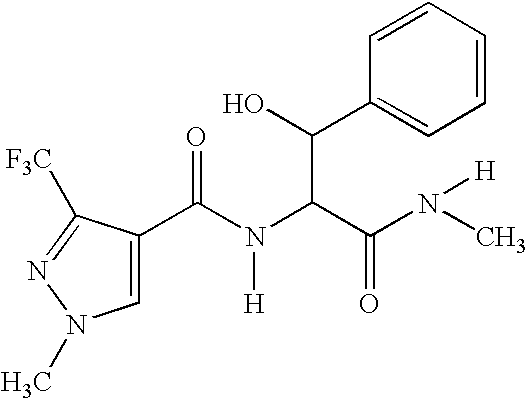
C1=C(C(N(C(C(N([H])C)=O)C(O)C2=CC=CC=C2)[H])=O)C([F3C])=NN1C
